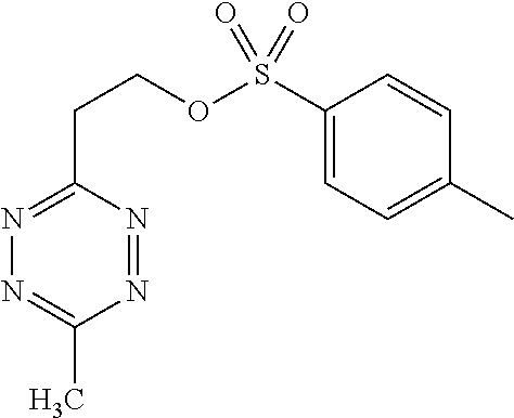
N1=NC(CCOS(C2=CC=C(C)C=C2)(=O)=O)=NN=C1C
